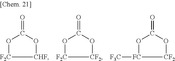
O=C1O[CHF][F2C]O1.O=C1O[CF2][F2C]O1.O=C1O[CF2][FC]([F3C])O1
